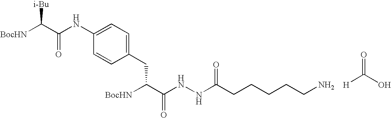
C(=O)(O)[H].[BocHN]C(C(NC1=CC=C(CC([BocHN])C(NNC(CCCCCN)=O)=O)C=C1)=O)[i-Bu]
